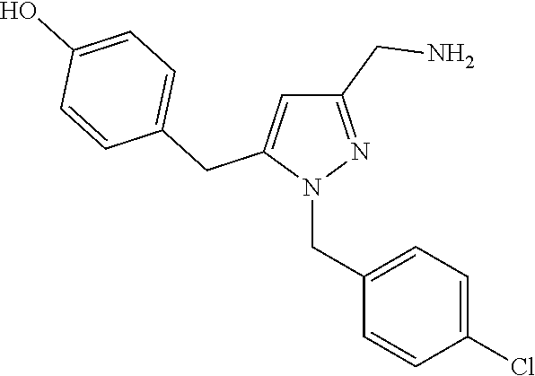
N1(CC2=CC=C(Cl)C=C2)N=C(CN)C=C1CC1=CC=C(O)C=C1
